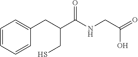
C1=CC=CC(CC(C(NCC(=O)O)=O)CS)=C1
